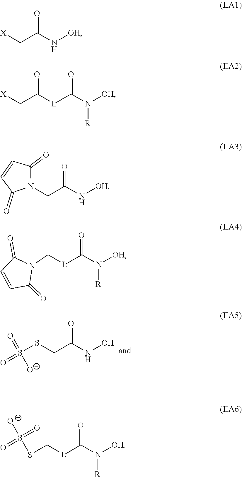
O=S(=O)([O-])SCC(NO)=O.O=S([O-])(SC[L]C(N([R])[OH])=O)=O.[X]CC(N[OH])=O.[X]CC([L]C(N([R])[OH])=O)=O.C1=CC(=O)N(CC(N[OH])=O)C1=O.C1=CC(=O)N(C[L]C(N([R])[OH])=O)C1=O
